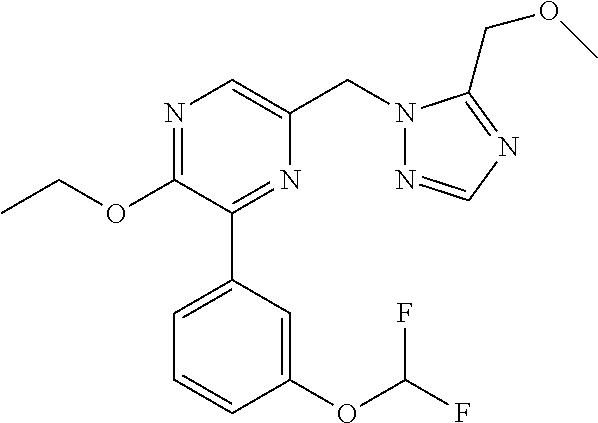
N1=C(OCC)C(C2=CC=CC(OC(F)F)=C2)=NC(CN2N=CN=C2COC)=C1
